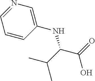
C1=CC(NC(C(C)C)C(O)=O)=CN=C1
